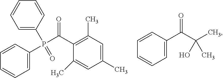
C1=C(P(C(C2=C(C)C=C(C)C=C2C)=O)(C2=CC=CC=C2)=O)C=CC=C1.C1=C(C(C(C)(O)C)=O)C=CC=C1
